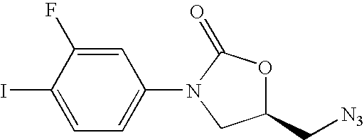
C1=C(I)C(F)=CC(N2CC(C[N3])OC2=O)=C1
